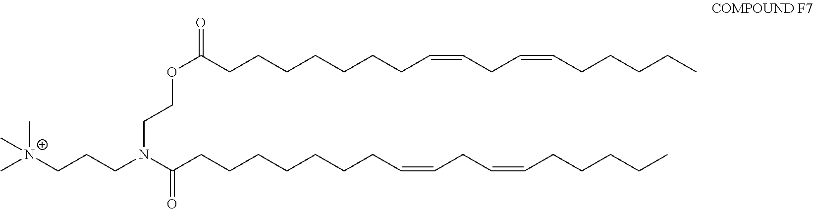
O(C(CCCCCCCC=CCC=CCCCCC)=O)CCN(CCC[N+](C)(C)C)C(CCCCCCCC=CCC=CCCCCC)=O
